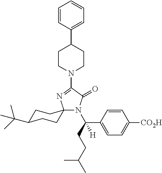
C1(N2CCC(C3=CC=CC=C3)CC2)=NC2(N(C(CCC(C)C)(C3=CC=C([CO2H])C=C3)[H])C1=O)CCC(C(C)(C)C)CC2
